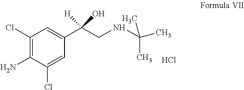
C1(Cl)=C(N)C(Cl)=CC(C(CNC(C)(C)C)([H])O)=C1.Cl
